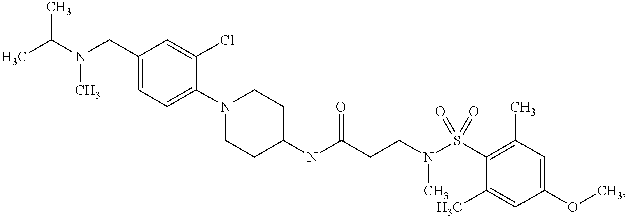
C1(NC(CCN(S(C2=C(C)C=C(OC)C=C2C)(=O)=O)C)=O)CCN(C2=CC=C(CN(C(C)C)C)C=C2Cl)CC1
